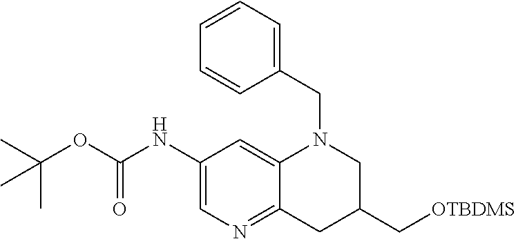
C1(NC(OC(C)(C)C)=O)=CN=C2C(=C1)N(CC1=CC=CC=C1)CC(C[OTBDMS])C2
